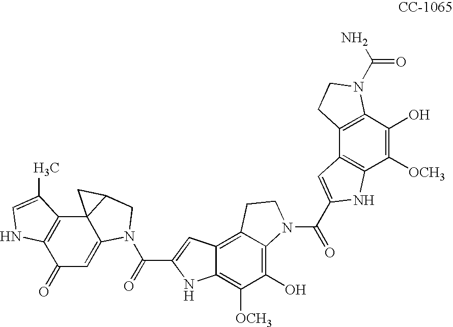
C12=C3C(=C(O)C([OCH3])=C1NC(C(=O)N1C4=CC(=O)C5=C(C46C(C1)C6)C(C)=CN5)=C2)N(C(=O)C1=CC2=C(C([OCH3])=C(O)C4=C2CCN4C(N)=O)N1)CC3
